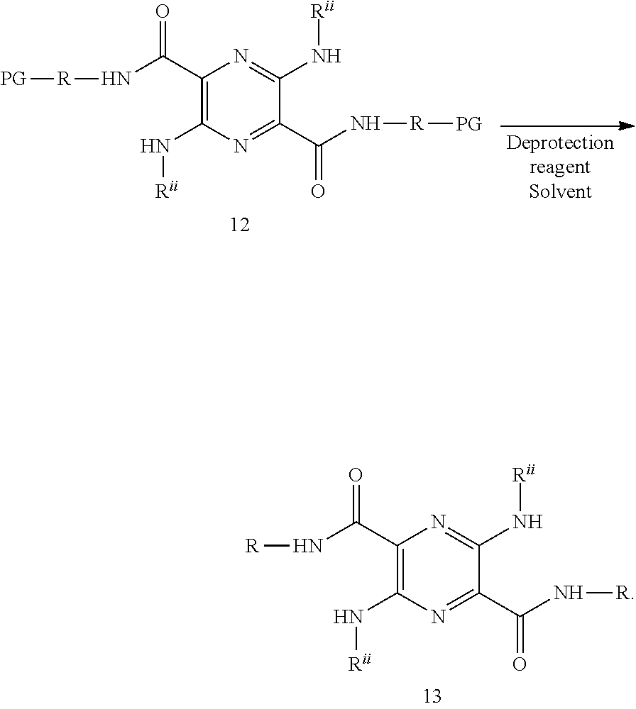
N(C(C1=C(N[Rii])N=C(C(N[R])=O)C(N[Rii])=N1)=O)[R].N(C(C1=C(N[Rii])N=C(C(N[R][PG])=O)C(N[Rii])=N1)=O)[R][PG]
